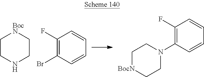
C1CNCC[BocN]1.C1(F)=C(Br)C=CC=C1.C1(F)=C(N2CC[BocN]CC2)C=CC=C1
